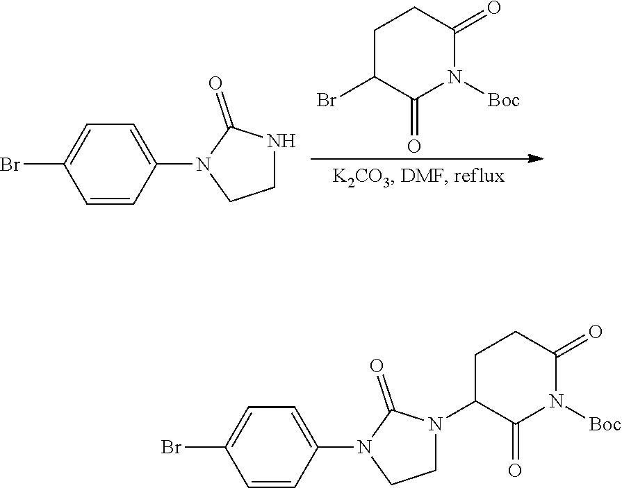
C1C(Br)C(=O)N([Boc])C(=O)C1.C1=C(N2CCNC2=O)C=CC(Br)=C1.C1=C(N2CCN(C3C(=O)N([Boc])C(=O)CC3)C2=O)C=CC(Br)=C1
